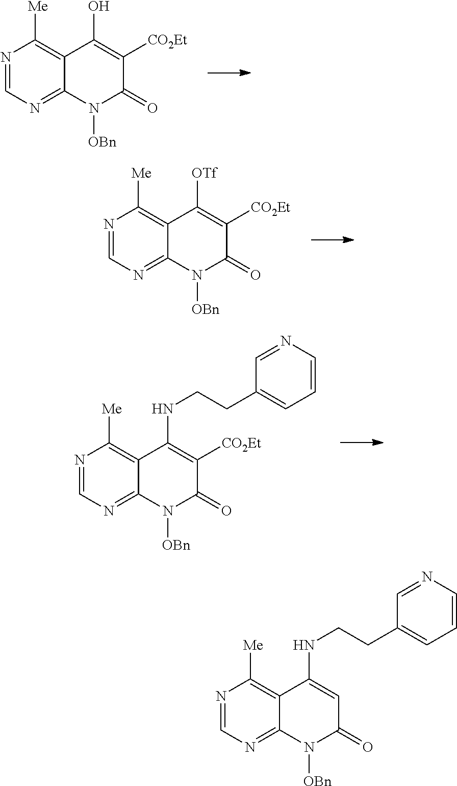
N1=CN=C2C(=C1[Me])C(O)=C([CO2Et])C(=O)N2[OBn].N1=CN=C2C(=C1[Me])C([OTf])=C([CO2Et])C(=O)N2[OBn].N1=CN=C2C(=C1[Me])C(NCCC1=CC=CN=C1)=CC(=O)N2[OBn].N1=CN=C2C(=C1[Me])C(NCCC1=CC=CN=C1)=C([CO2Et])C(=O)N2[OBn]
